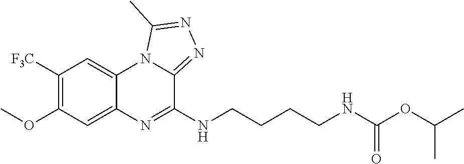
COC1=C([F3C])C=C2C(=C1)N=C(NCCCCNC(OC(C)C)=O)C1=NN=C(C)N21
